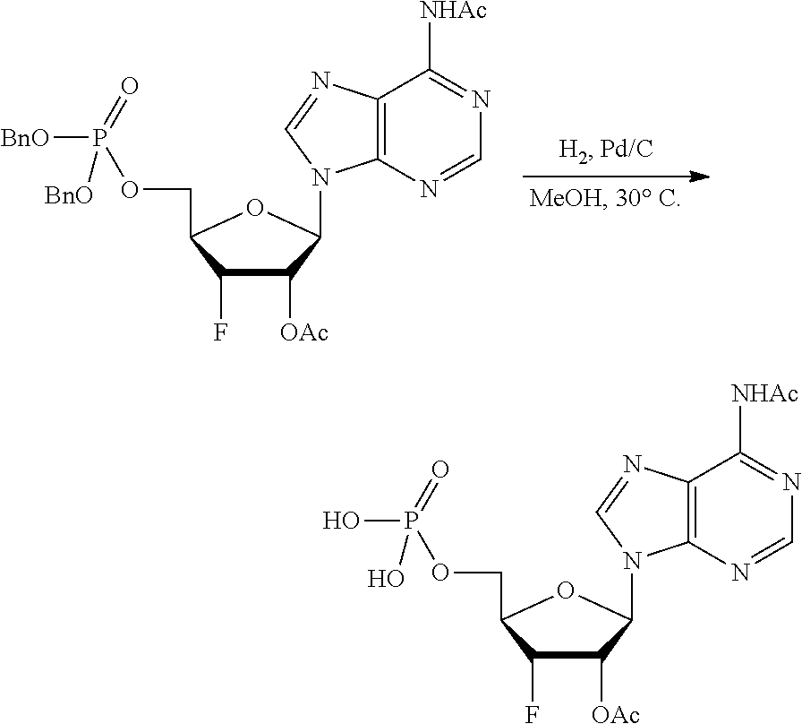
N1=C([NHAc])C2=C(N=C1)N(C1C([OAc])C(F)C(COP(O)(=O)O)O1)C=N2.N1=C([NHAc])C2=C(N=C1)N(C1C([OAc])C(F)C(COP([BnO])(=O)[BnO])O1)C=N2
